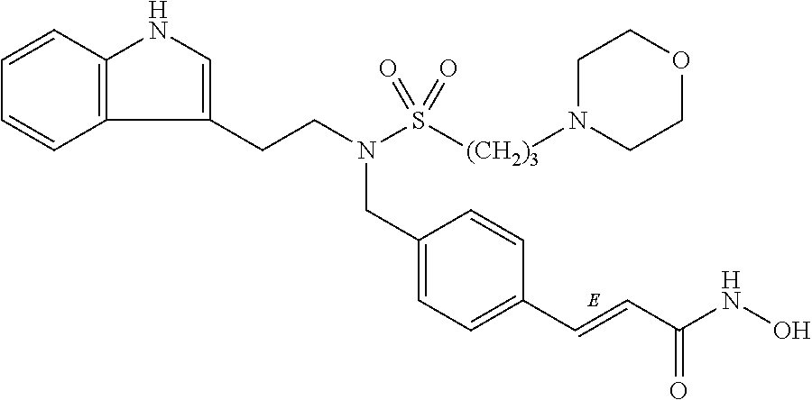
C1=CC2=C(C=C1)C(CCN(CC1=CC=C(C=CC(NO)=O)C=C1)S([(CH2)3]N1CCOCC1)(=O)=O)=CN2
